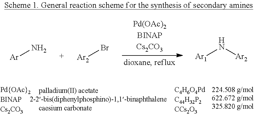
[Ar]N.[Ar2]Br.N([Ar1])[Ar2]
